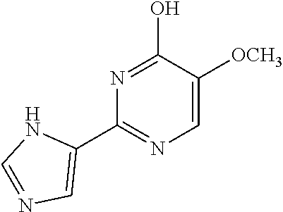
C1=C([OCH3])C(O)=NC(C2=CN=CN2)=N1
